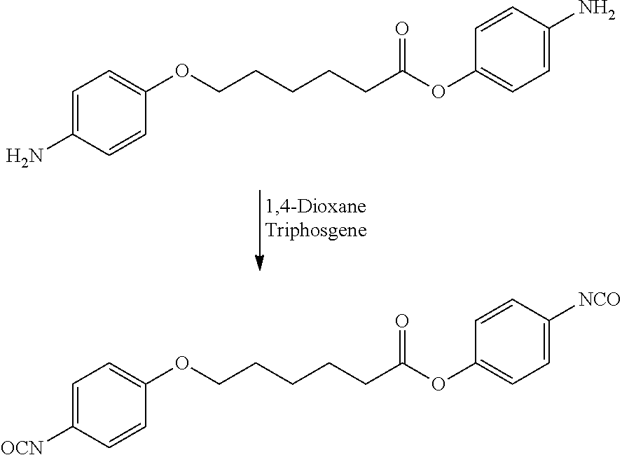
C1=C(N)C=CC(OCCCCCC(OC2=CC=C(N)C=C2)=O)=C1.C1=C([OCN])C=CC(OCCCCCC(OC2=CC=C([NCO])C=C2)=O)=C1
